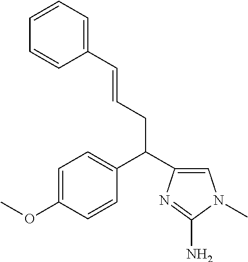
C1=C(OC)C=CC(C(CC=CC2=CC=CC=C2)C2=CN(C)C(N)=N2)=C1
